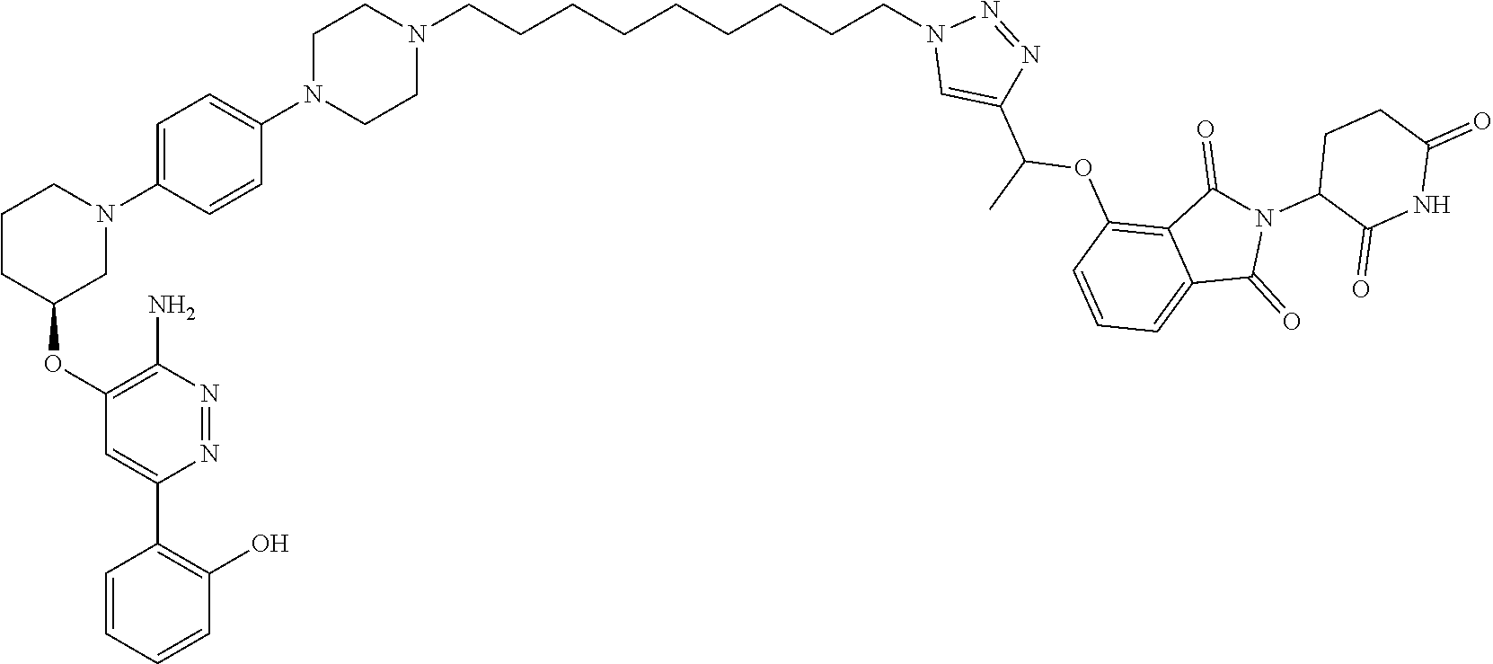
C1=CC=CC(O)=C1C1=CC(OC2CN(C3=CC=C(N4CCN(CCCCCCCCCN5C=C(C(C)OC6=C7C(=CC=C6)C(=O)N(C6C(=O)NC(=O)CC6)C7=O)N=N5)CC4)C=C3)CCC2)=C(N)N=N1
